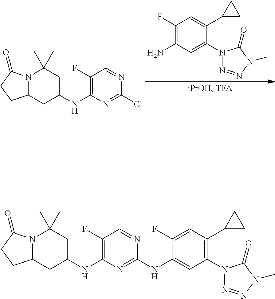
C12N(C(=O)CC1)C(C)(C)CC(NC1=C(F)C=NC(Cl)=N1)C2.NC1=C(F)C=C(C2CC2)C(N2N=NN(C)C2=O)=C1.C12N(C(=O)CC1)C(C)(C)CC(NC1=C(F)C=NC(NC3=CC(N4N=NN(C)C4=O)=C(C4CC4)C=C3F)=N1)C2
